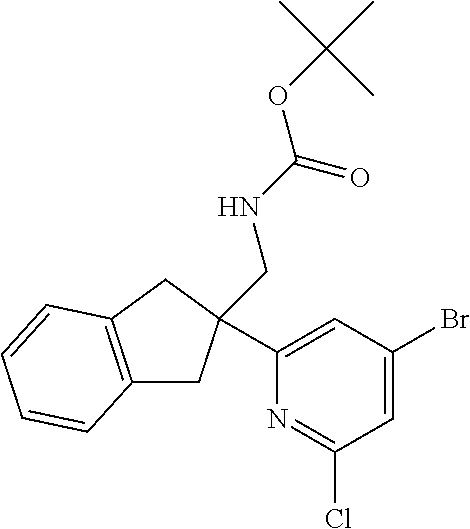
C1=C(Br)C=C(C2(CNC(OC(C)(C)C)=O)CC3=C(C2)C=CC=C3)N=C1Cl
